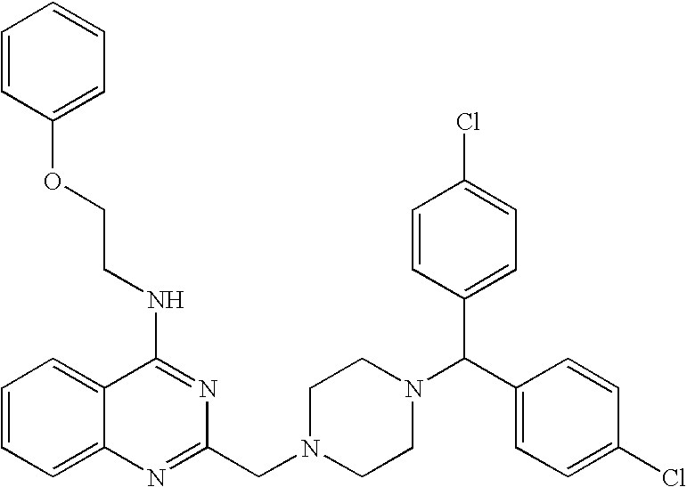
C(NC1=NC(CN2CCN(C(C3=CC=C(Cl)C=C3)C3=CC=C(Cl)C=C3)CC2)=NC2=CC=CC=C12)COC1=CC=CC=C1
